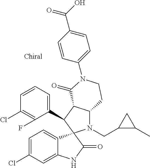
C1(C2C3C(N(CC4C(C)C4)C24C2=CC=C(Cl)C=C2NC4=O)CCN(C2=CC=C(C(O)=O)C=C2)C3=O)=CC=CC(Cl)=C1F
